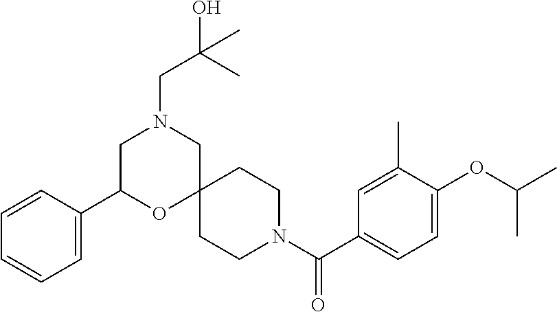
C1(C(N2CCC3(CC2)CN(CC(O)(C)C)CC(C2=CC=CC=C2)O3)=O)=CC=C(OC(C)C)C(C)=C1
